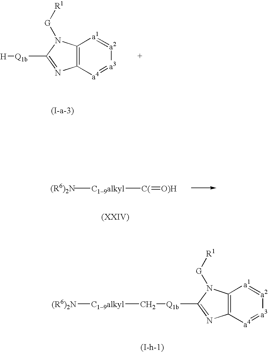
C12=C([a4]=[a3][a2]=[a1]1)N=C([Q1b]C[C19alkyl][(R6)2N])N2[G][R1].C12=C([a4]=[a3][a2]=[a1]1)N=C([Q1b][H])N2[G][R1].[(I-a-3)].C[C19alkyl][C(]=[O)H]
